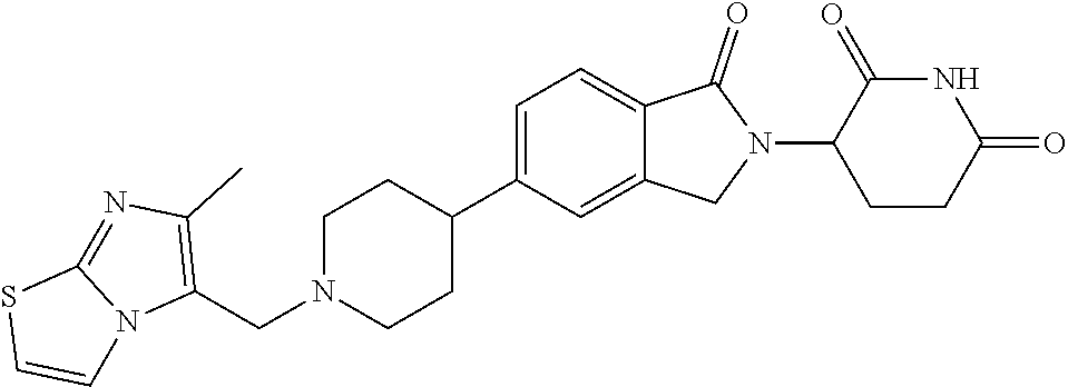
C1N(CC2=C(C)N=C3N2C=CS3)CCC(C2=CC=C3C(=C2)CN(C2CCC(=O)NC2=O)C3=O)C1
